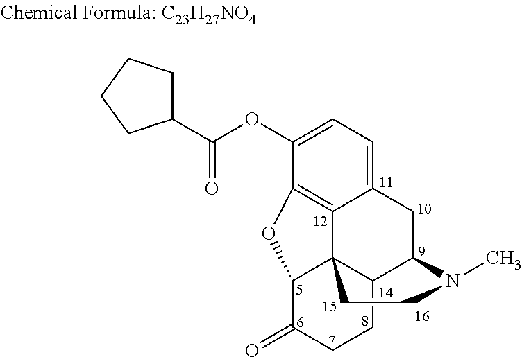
C1(OC(=O)C2CCCC2)=CC=C2C3=C1OC1C34C(C(C2)N(C)CC4)CCC1=O
